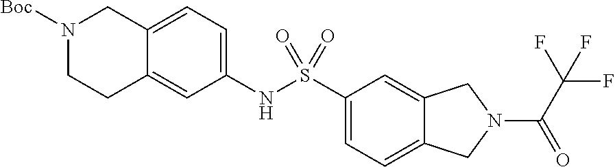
C1(NS(C2=CC=C3C(=C2)CN(C(C(F)(F)F)=O)C3)(=O)=O)=CC=C2C(=C1)CCN([Boc])C2
